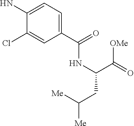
C1(C(=O)NC(C(=O)[OMe])CC([Me])[Me])=CC=C(N)C(Cl)=C1
